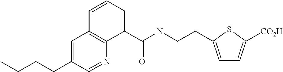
C1=C(CCCC)C=NC2=C1C=CC=C2C(NCCC1=CC=C([CO2H])S1)=O
